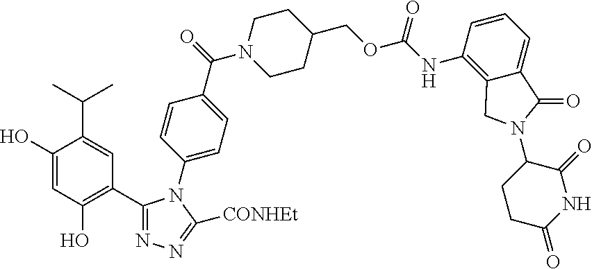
C1(O)=CC(O)=C(C2=NN=C([CONHEt])N2C2=CC=C(C(N3CCC(COC(NC4=C5C(=CC=C4)C(=O)N(C4CCC(=O)NC4=O)C5)=O)CC3)=O)C=C2)C=C1C(C)C
